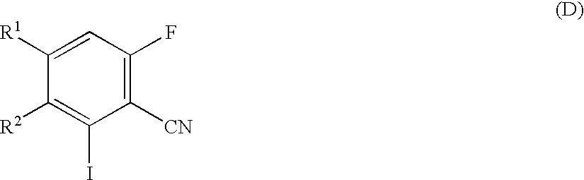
C1([R2])=C(I)C([CN])=C(F)C=C1[R1]
